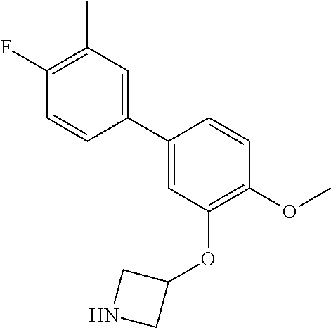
C1(C2=CC(C)=C(F)C=C2)=CC(OC2CNC2)=C(OC)C=C1
